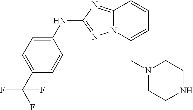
N12C(=NC(NC3=CC=C(C(F)(F)F)C=C3)=N1)C=CC=C2CN1CCNCC1
